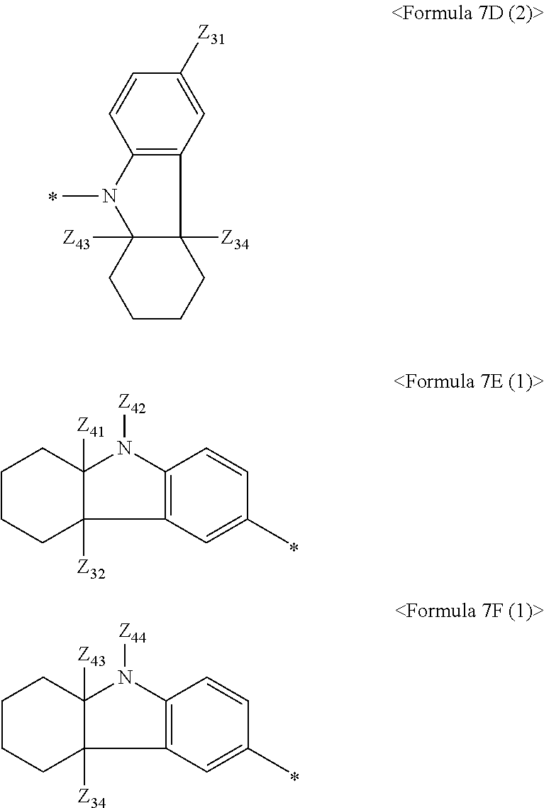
C12=C(N(C)C3([Z43])C1([Z34])CCCC3)C=CC([Z31])=C2.C1CCC2([Z32])C([Z41])(C1)N([Z42])C1=C2C=C(C)C=C1.C1CCC2([Z34])C([Z43])(C1)N([Z44])C1=C2C=C(C)C=C1
